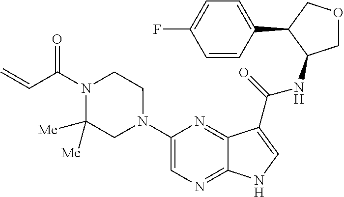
C1(N2CCN(C(C=C)=O)C([Me])([Me])C2)=CN=C2C(=N1)C(C(=O)NC1COCC1C1=CC=C(F)C=C1)=CN2
